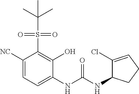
C1([NC])=CC=C(NC(NC2C(Cl)=CCC2)=O)C(O)=C1S(=O)(=O)C(C)(C)C
